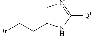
C1=C(CCBr)NC([Q1])=N1
